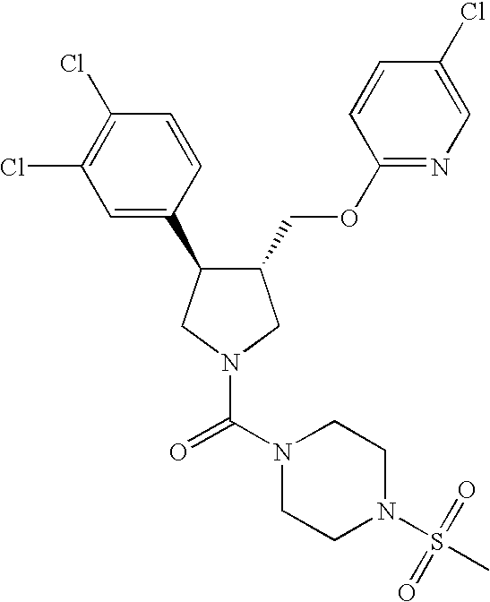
C1(COC2=NC=C(Cl)C=C2)C(C2=CC(Cl)=C(Cl)C=C2)CN(C(N2CCN(S(=O)(C)=O)CC2)=O)C1
